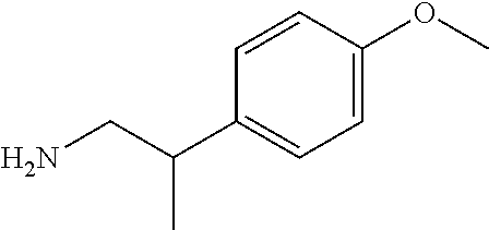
C1=C(OC)C=CC(C(C)CN)=C1
